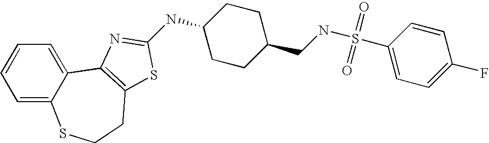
C1=C2C(=CC=C1)C1=C(CCS2)SC(NC2CCC(CNS(C3=CC=C(F)C=C3)(=O)=O)CC2)=N1
